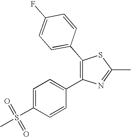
C1=C(C2=C(C3=CC=C(F)C=C3)SC(C)=N2)C=CC(S(C)(=O)=O)=C1
